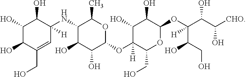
C1(O)C(O)C(CO)=CC(NC2C(O)C(O)C(OC3([H])C(CO)OC(OC(C(C([CHO])O)O)(C(CO)O)[H])C(O)C3O)OC2C)([H])C1O
